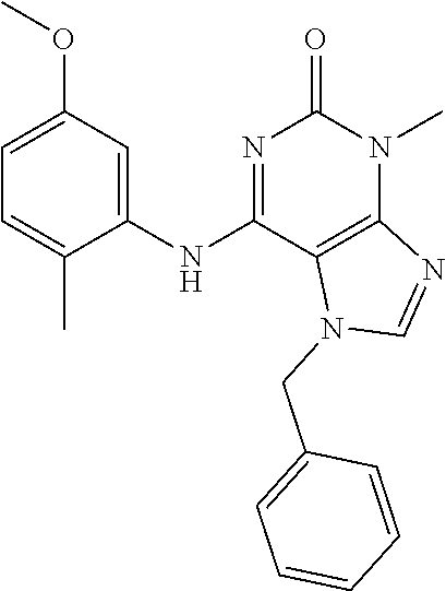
C1=C(OC)C=C(NC2=NC(=O)N(C)C3=C2N(CC2=CC=CC=C2)C=N3)C(C)=C1
